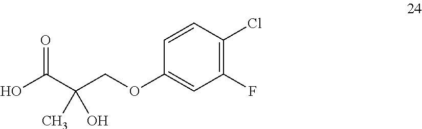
C1(F)=C(Cl)C=CC(OCC(C(O)=O)(O)C)=C1
